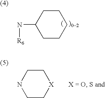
C1CC(N[R6])CCC1.C1CNCC[X]1
